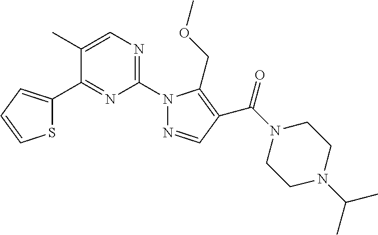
C1=C(C)C(C2=CC=CS2)=NC(N2N=CC(C(N3CCN(C(C)C)CC3)=O)=C2COC)=N1
